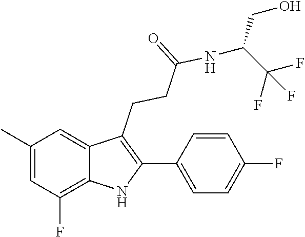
C1(C)=CC(F)=C2C(=C1)C(CCC(=O)NC(CO)C(F)(F)F)=C(C1=CC=C(F)C=C1)N2
